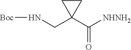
N(CC1(C([NHNH2])=O)CC1)[Boc]
